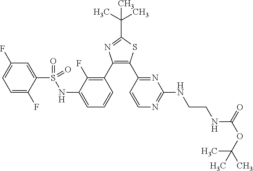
C1=C(F)C(S(=O)(=O)NC2=CC=CC(C3=C(C4=NC(NCCNC(=O)OC(C)(C)C)=NC=C4)SC(C(C)(C)C)=N3)=C2F)=CC(F)=C1
